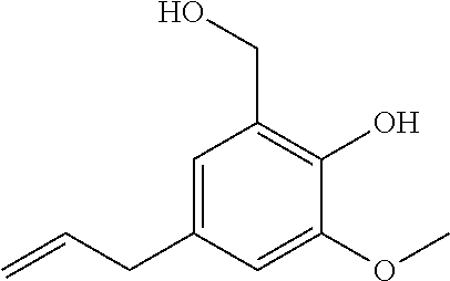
C1=C(CC=C)C=C(OC)C(O)=C1CO
